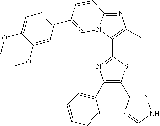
N1=C2N(C(C3=NC(C4=CC=CC=C4)=C(C4=NNC=N4)S3)=C1C)C=C(C1=CC=C(OC)C(OC)=C1)C=C2
